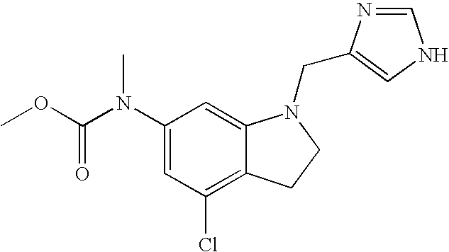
C1(N(C(OC)=O)C)=CC(Cl)=C2C(=C1)N(CC1=CNC=N1)CC2
